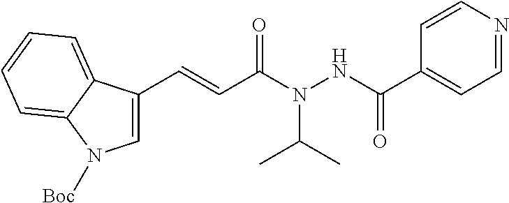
C1=CN=CC=C1C(NN(C(C=CC1=CN([Boc])C2=CC=CC=C12)=O)C(C)C)=O
